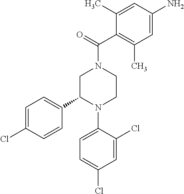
C1C(C2=CC=C(Cl)C=C2)N(C2=CC=C(Cl)C=C2Cl)CCN1C(=O)C1=C(C)C=C(N)C=C1C
